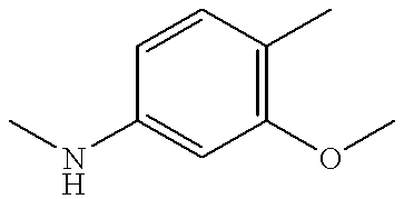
C1(OC)=C(C)C=CC(NC)=C1
